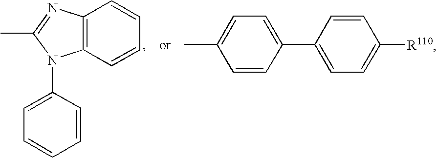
C12=C(C=CC=C1)N(C1=CC=CC=C1)C(C)=N2.CC1=CC=C(C2=CC=C([R110])C=C2)C=C1
